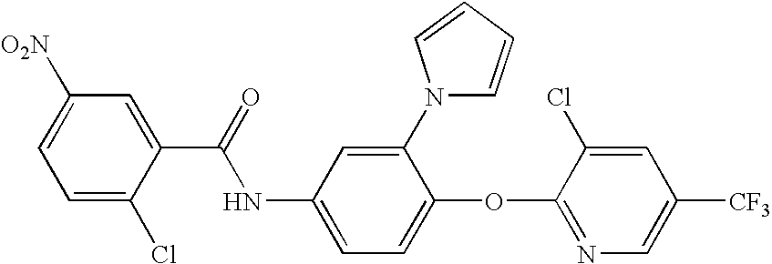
C1=C(Cl)C(C(=O)NC2=CC=C(OC3=NC=C([CF3])C=C3Cl)C(N3C=CC=C3)=C2)=CC([O2N])=C1
